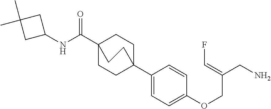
N(C(C12CCC(C3=CC=C(OCC(CN)=CF)C=C3)(CC1)CC2)=O)C1CC(C)(C)C1
